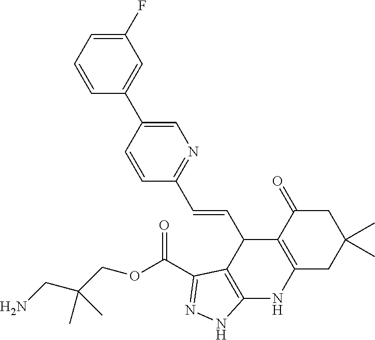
C1(F)=CC=CC(C2=CN=C(C=CC3C4=C(NC5=C3C(=O)CC(C)(C)C5)NN=C4C(OCC(CN)(C)C)=O)C=C2)=C1
